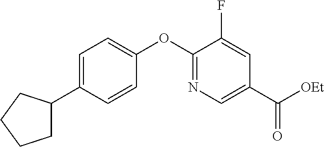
C1=C(C2CCCC2)C=CC(OC2=NC=C(C([OEt])=O)C=C2F)=C1
